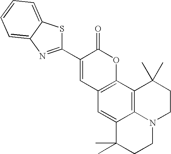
C1=C2C3=C(C4=C1C=C(C1=NC5=CC=CC=C5S1)C(=O)O4)C(C)(C)CCN3CCC2(C)C
